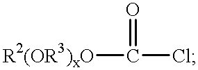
[R2(OR3)xO]C(Cl)=O
